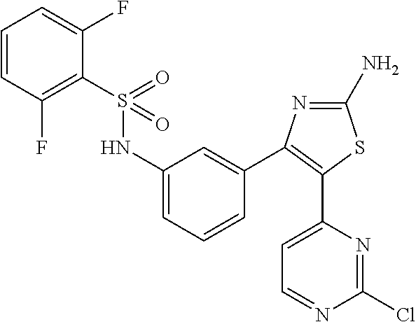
C1=CC(F)=C(S(=O)(=O)NC2=CC=CC(C3=C(C4=CC=NC(Cl)=N4)SC(N)=N3)=C2)C(F)=C1
